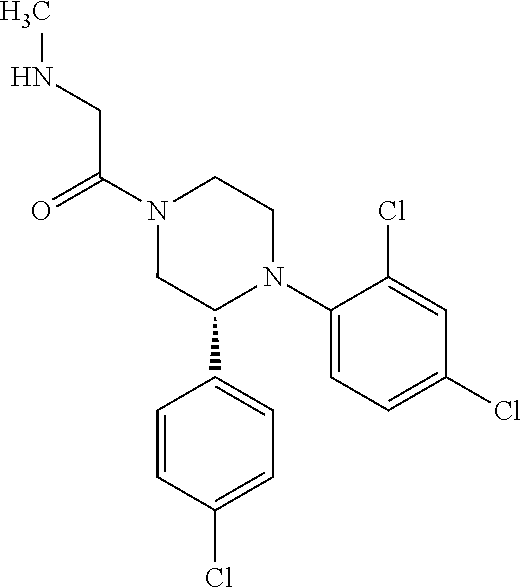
C(N1CC(C2=CC=C(Cl)C=C2)N(C2=CC=C(Cl)C=C2Cl)CC1)(=O)CNC
